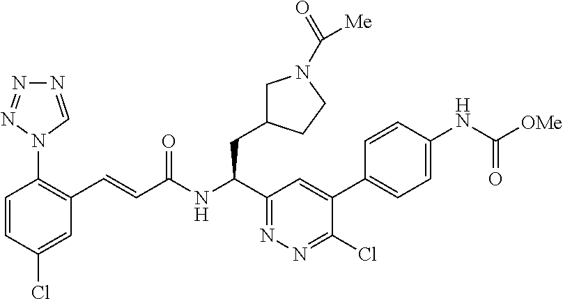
N1=CN(C2=C(C=CC(NC(C3=NN=C(Cl)C(C4=CC=C(NC([OMe])=O)C=C4)=C3)CC3CN(C(=O)[Me])CC3)=O)C=C(Cl)C=C2)N=N1
